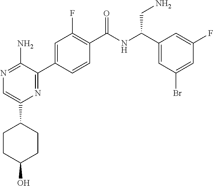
N1=C(N)C(C2=CC(F)=C(C(NC(C3=CC(Br)=CC(F)=C3)CN)=O)C=C2)=NC(C2CCC(O)CC2)=C1
